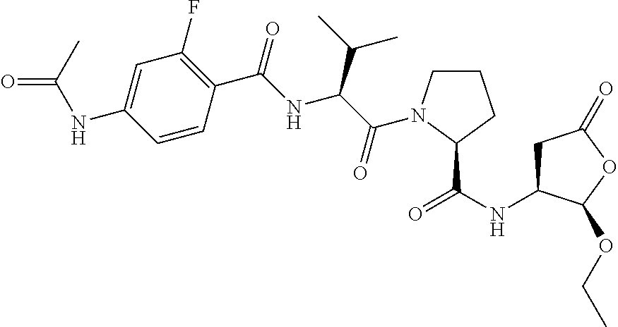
C1=C(NC(C)=O)C=CC(C(=O)NC(C(C)C)C(=O)N2CCCC2C(NC2CC(=O)OC2OCC)=O)=C1F
